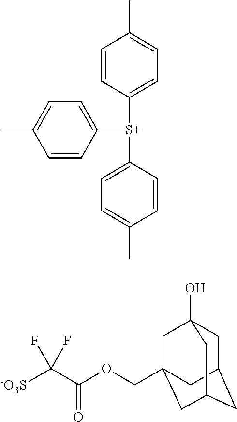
C1=C(C)C=CC([S+](C2=CC=C(C)C=C2)C2=CC=C(C)C=C2)=C1.[-O3S]C(C(OCC12CC3(O)CC(CC(C1)C3)C2)=O)(F)F
